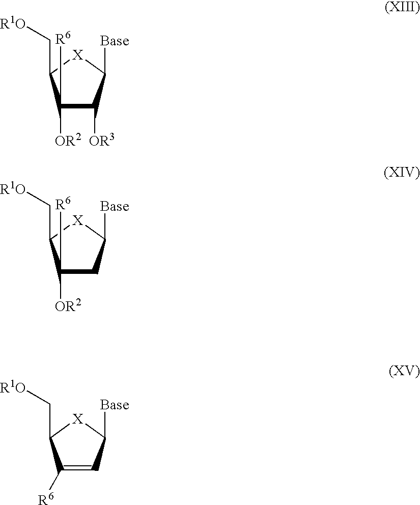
[X]1C(C[R1O])C([OR2])([R6])C([OR3])C1[Base].[X]1C(C[R1O])C([OR2])([R6])CC1[Base].[X]1C(C[R1O])C([R6])=CC1[Base]
